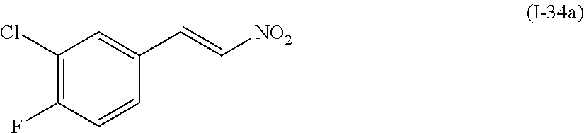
C1(Cl)=C(F)C=CC(C=C[NO2])=C1
